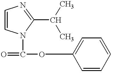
C1=CN(C(=O)OC2=CC=CC=C2)C(C(C)C)=N1
